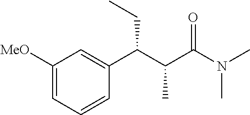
C1([MeO])=CC=CC(C(C(C(N(C)C)=O)C)CC)=C1
